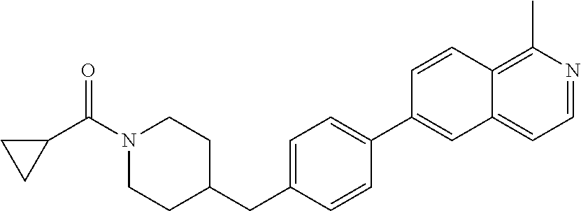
C1=C(CC2CCN(C(C3CC3)=O)CC2)C=CC(C2=CC3=CC=NC(C)=C3C=C2)=C1
